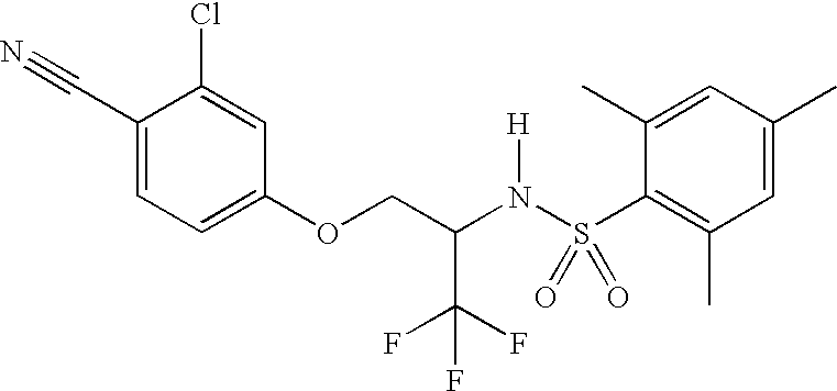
C1(C#N)=CC=C(OCC(N(S(C2=C(C)C=C(C)C=C2C)(=O)=O)[H])C(F)(F)F)C=C1Cl
